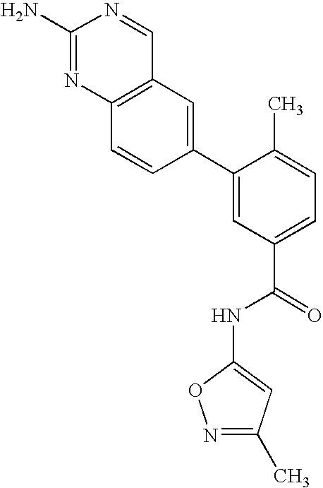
C12=C(N=C(N)N=C1)C=CC(C1=CC(C(=O)NC3=CC(C)=NO3)=CC=C1C)=C2
